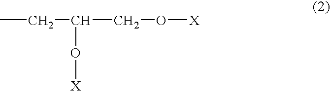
CCC(CO[X])O[X]
